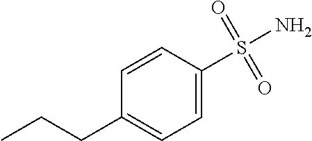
CCCC1=CC=C(S(N)(=O)=O)C=C1
